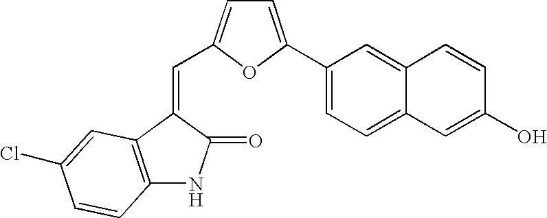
C(C1=CC=C(C2=CC=C3C(=C2)C=CC(O)=C3)O1)=C1C(=O)NC2=C1C=C(Cl)C=C2
